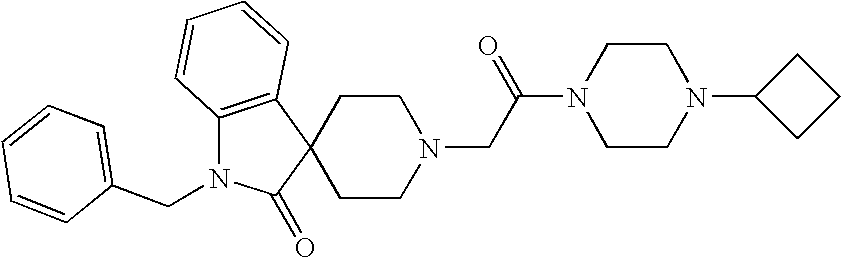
C12(CCN(CC(N3CCN(C4CCC4)CC3)=O)CC1)C1=C(N(CC3=CC=CC=C3)C2=O)C=CC=C1
